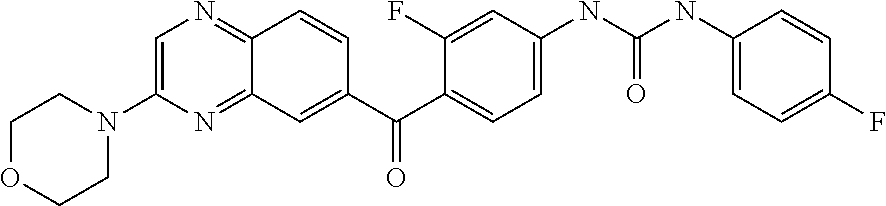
C12=NC=C(N3CCOCC3)N=C1C=C(C(C1=CC=C(NC(NC3=CC=C(F)C=C3)=O)C=C1F)=O)C=C2
